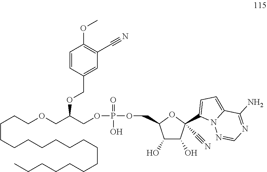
C1(OC)=C(C#N)C=C(COC(COP(=O)(O)OCC2C(O)C(O)C(C3=CC=C4N3N=CN=C4N)(C#N)O2)COCCCCCCCCCCCCCCCCCC)C=C1
